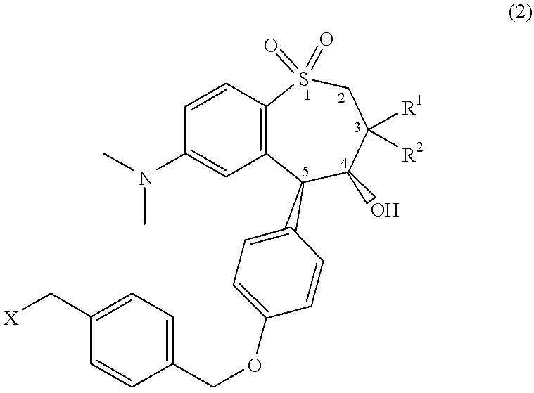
C1=CC2=C(C=C1N(C)C)C(C1=CC=C(OCC3=CC=C(C[X])C=C3)C=C1)C(O)C([R1])([R2])CS2(=O)=O
